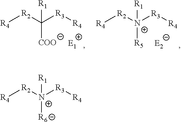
[R4][R2]C([R3][R4])([R1])[COO].[R4][R2][N+]([R3][R4])([R1])[R5].[R4][R2][N+]([R3][R4])([R1])[R6]
